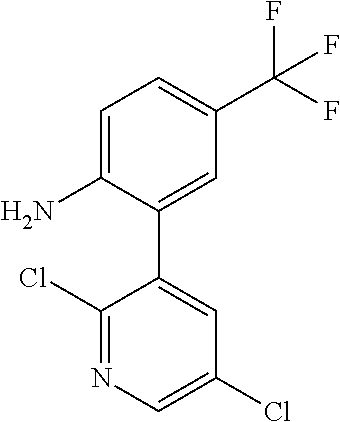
C1=C(N)C(C2=CC(Cl)=CN=C2Cl)=CC(C(F)(F)F)=C1
